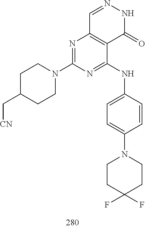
C1=NNC(=O)C2=C1N=C(N1CCC(C[CN])CC1)N=C2NC1=CC=C(N2CCC(F)(F)CC2)C=C1
